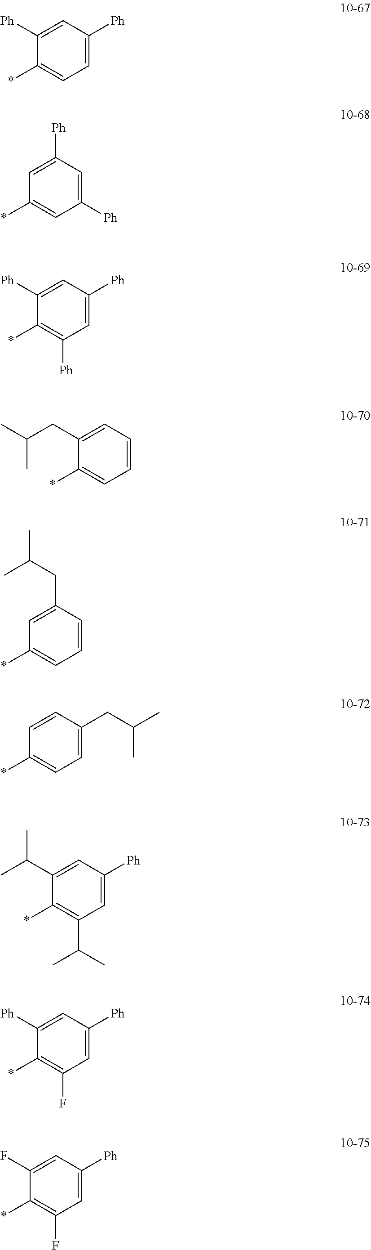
*C1=C([Ph])C=C([Ph])C=C1[Ph].*C1=CC([Ph])=CC([Ph])=C1.*C1=CC=C([Ph])C=C1[Ph].*C1=CC=CC(CC(C)C)=C1.*C1=CC=CC=C1CC(C)C.*C1=C(C(C)C)C=C([Ph])C=C1C(C)C.*C1=CC=C(CC(C)C)C=C1.*C1=C(F)C=C([Ph])C=C1F.*C1=C(F)C=C([Ph])C=C1[Ph]
